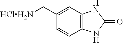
C12=C(C=C(C[HClH2N])C=C1)NC(=O)N2
